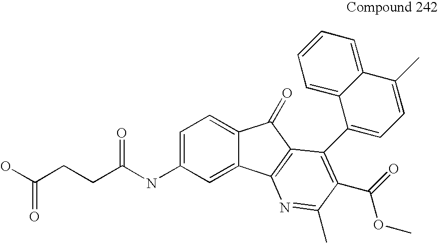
C1=C(NC(CCC(O)=O)=O)C=C2C(=C1)C(=O)C1=C2N=C(C)C(C(=O)OC)=C1C1=CC=C(C)C2=CC=CC=C12
